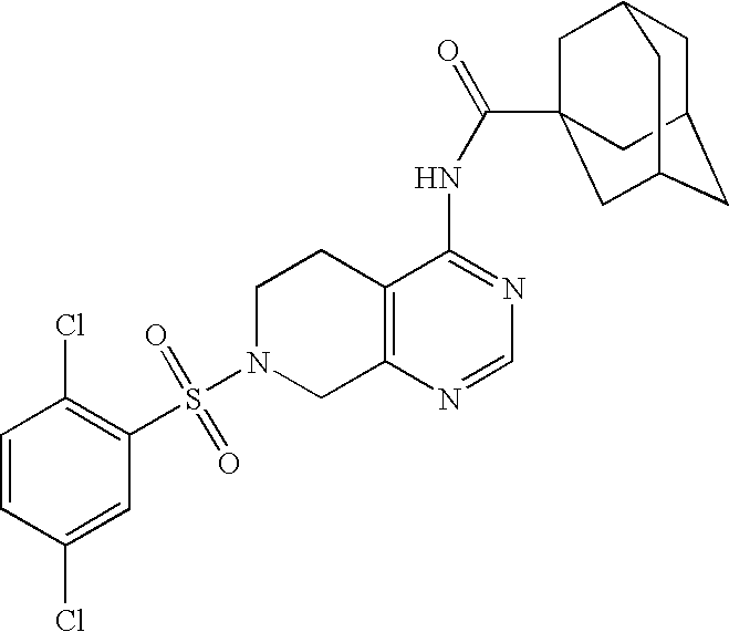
C1N(S(=O)(=O)C2=C(Cl)C=CC(Cl)=C2)CC2=C(C1)C(NC(=O)C13CC4CC(CC(C1)C4)C3)=NC=N2
